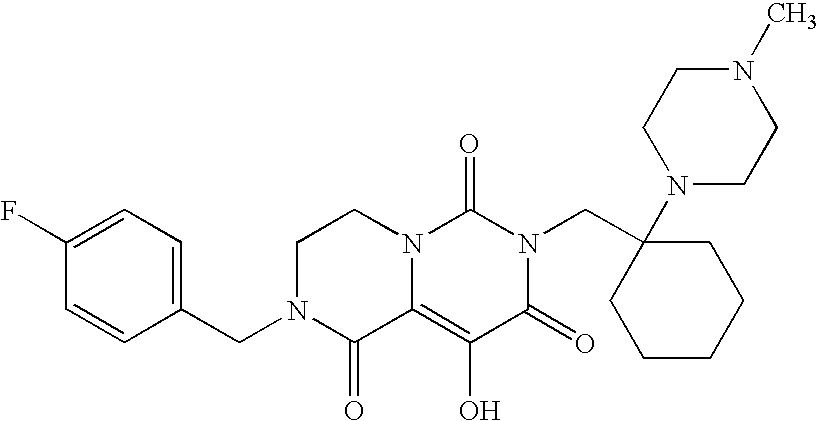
C1(F)=CC=C(CN2C(=O)C3=C(O)C(=O)N(CC4(N5CCN(C)CC5)CCCCC4)C(=O)N3CC2)C=C1
